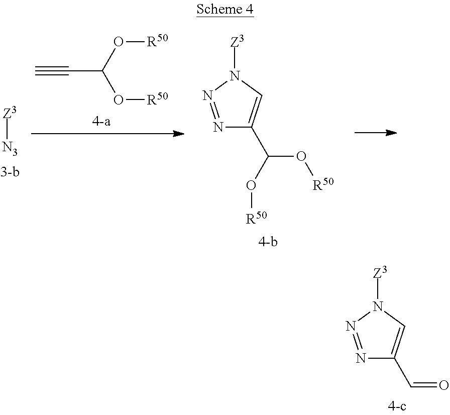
C(C(O[R50])O[R50])#C.[Z3][N3].N1=NN([Z3])C=C1C(O[R50])O[R50].N1=NN([Z3])C=C1C=O
